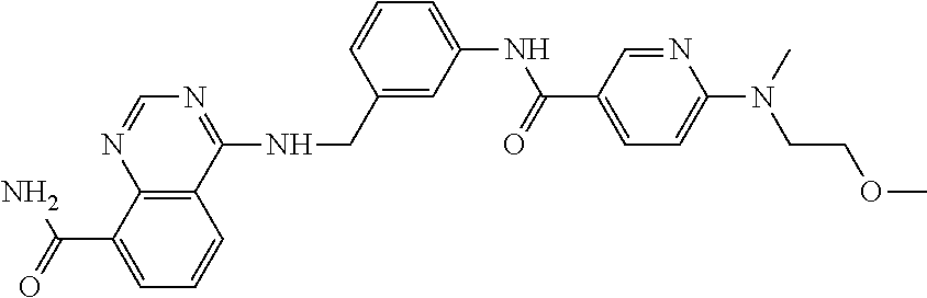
C1=C(C(=O)N)C2=C(C=C1)C(NCC1=CC(NC(C3=CC=C(N(C)CCOC)N=C3)=O)=CC=C1)=NC=N2
